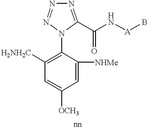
C1([NHMe])=CC([OCH3])=CC([H2NH2C])=C1N1N=NN=C1C(=O)N[A]B
